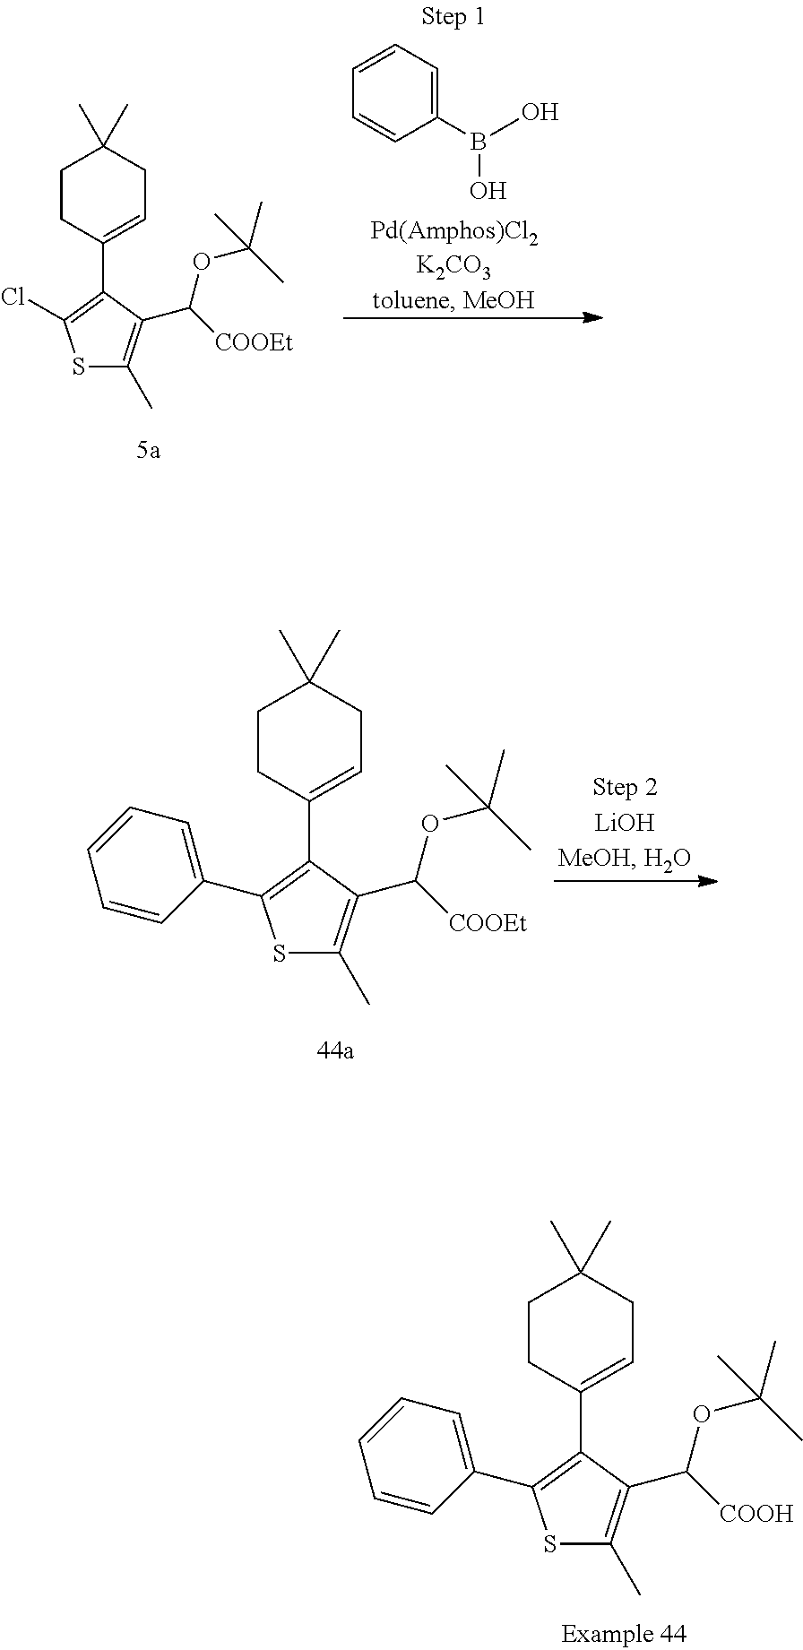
C1=CC=C(C2=C(C3=CCC(C)(C)CC3)C(C([COOH])OC(C)(C)C)=C(C)S2)C=C1.C1=CC=C(C2=C(C3=CCC(C)(C)CC3)C(C([COOEt])OC(C)(C)C)=C(C)S2)C=C1.S1C(C)=C(C(OC(C)(C)C)[COOEt])C(C2=CCC(C)(C)CC2)=C1Cl.C1=CC=C(B(O)O)C=C1
